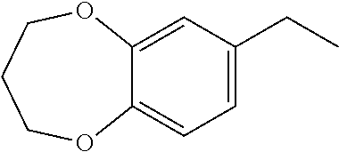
C12=CC(CC)=CC=C1OCCCO2
